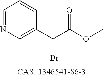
C1=NC=C(C(Br)C(=O)OC)C=C1
